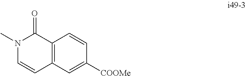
C1=C([COOMe])C=CC2=C1C=CN(C)C2=O
